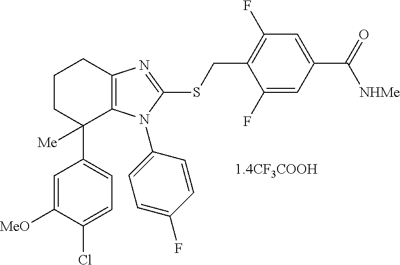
C1CC(C2=CC=C(Cl)C([MeO])=C2)([Me])C2=C(C1)N=C(SCC1=C(F)C=C(C([NHMe])=O)C=C1F)N2C1=CC=C(F)C=C1
